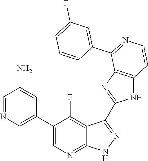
C1=NC=C(C2=CN=C3C(=C2F)C(C2=NC4=C(N2)C=CN=C4C2=CC(F)=CC=C2)=NN3)C=C1N
